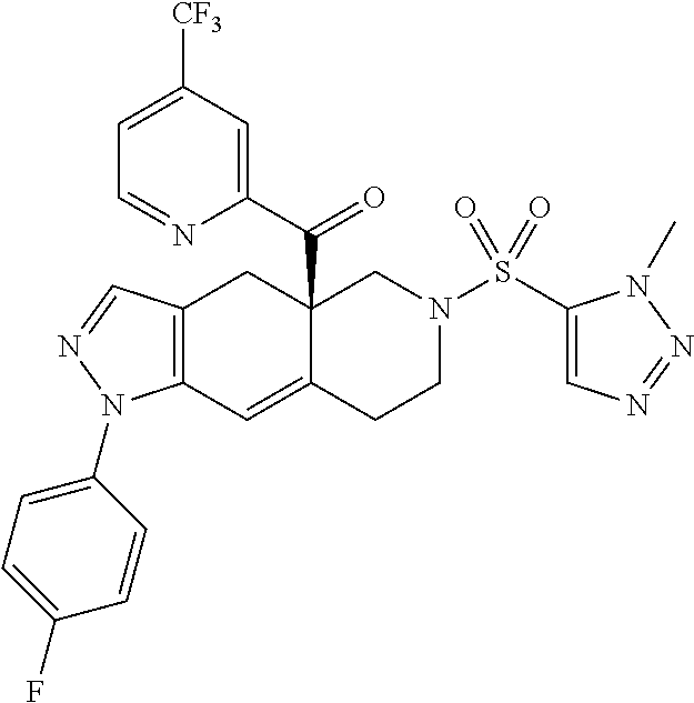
C12=C(C=C3C(C(C4=CC([CF3])=CC=N4)=O)(C1)CN(S(C1=CN=NN1C)(=O)=O)CC3)N(C1=CC=C(F)C=C1)N=C2
